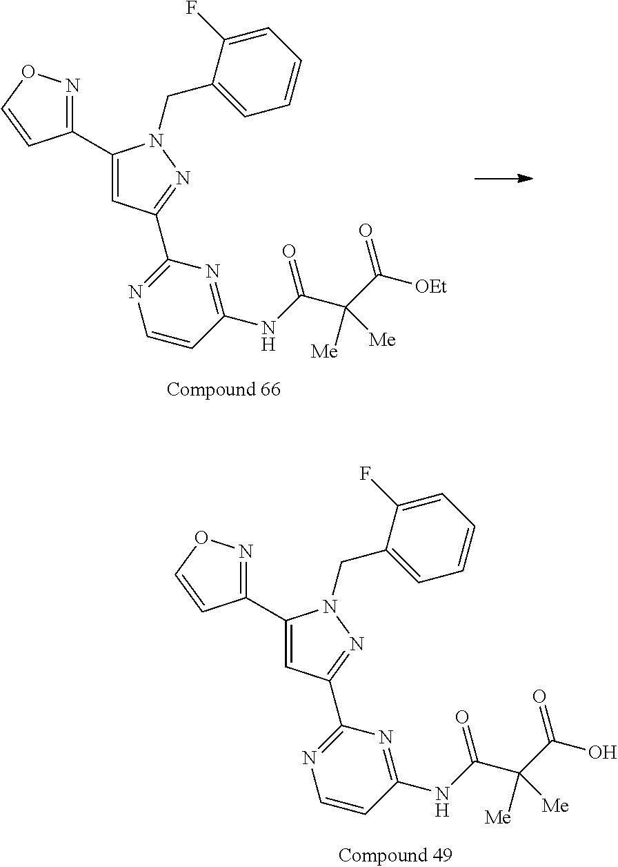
C1(C2=CC(C3=NC=CC(NC(C(C([OEt])=O)([Me])[Me])=O)=N3)=NN2CC2=CC=CC=C2F)=NOC=C1.C1(C2=CC(C3=NC=CC(NC(C(C(O)=O)([Me])[Me])=O)=N3)=NN2CC2=CC=CC=C2F)=NOC=C1
